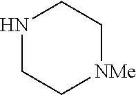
N1CC[NMe]CC1
